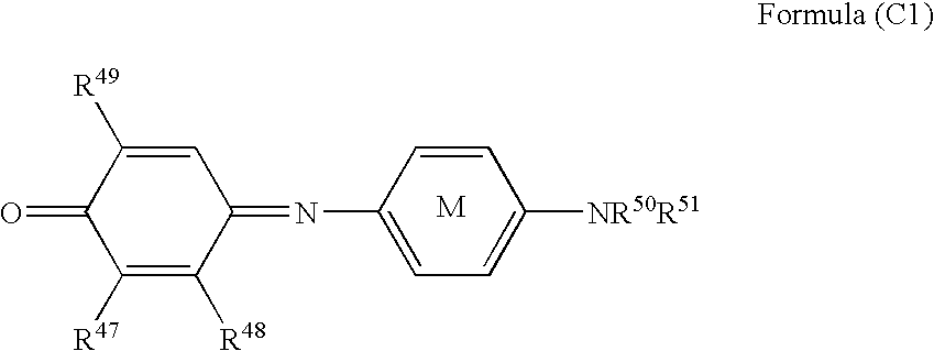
C1([R49])=CC(=NC2=CC=C([NR50R51])C=C2)C([R48])=C([R47])C1=O
